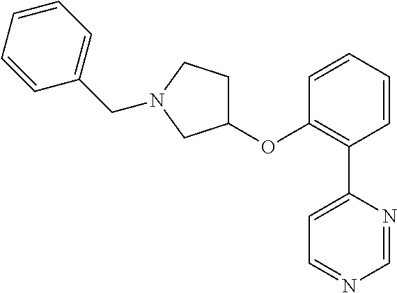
C1(OC2=C(C3=CC=NC=N3)C=CC=C2)CCN(CC2=CC=CC=C2)C1
